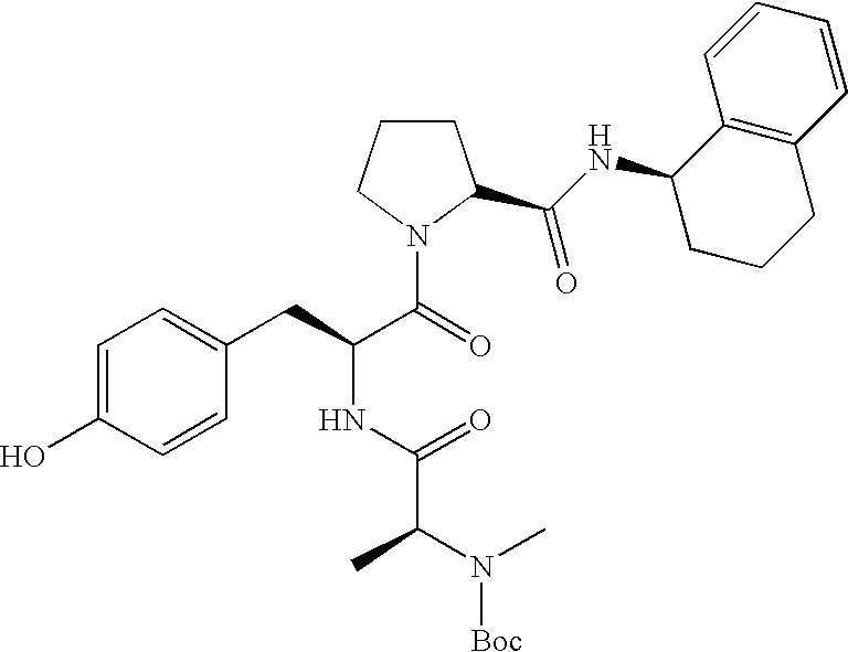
C1=CC2=C(C=C1)C(NC(=O)C1CCCN1C(=O)C(CC1=CC=C(O)C=C1)NC(C(N([Boc])C)C)=O)CCC2
